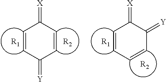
C1=CC(=[Y])C=CC1=[X].[R1].[R2].C1=CC=CC(=[Y])C1=[X].[R1].[R2]
